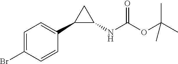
C1=C(Br)C=CC(C2C(NC(OC(C)(C)C)=O)C2)=C1
